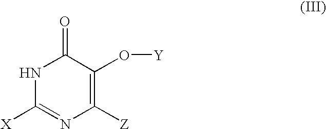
N1C([X])=NC([Z])=C(O[Y])C1=O
